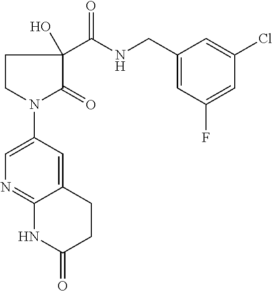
C1CN(C2=CN=C3C(=C2)CCC(=O)N3)C(=O)C1(C(NCC1=CC(F)=CC(Cl)=C1)=O)O
